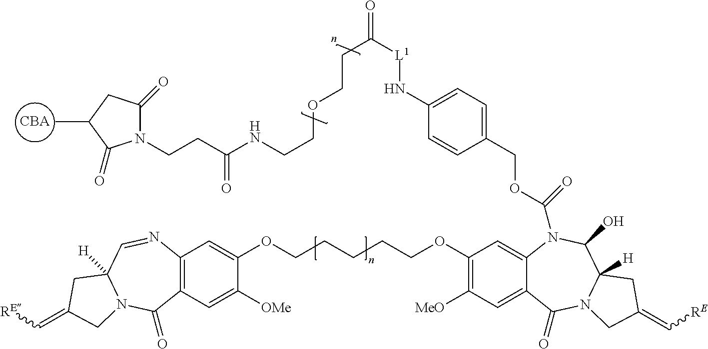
[CBA].N1(CCC(NCCOCCC([L1]NC2=CC=C(COC(N3C4=CC(OCCCCCOC5=CC6=C(C=C5[OMe])C(=O)N5C([H])(C=N6)CC(=C[RE])C5)=C([MeO])C=C4C(=O)N4C([H])(C3O)CC(=C[RE])C4)=O)C=C2)=O)=O)C(=O)CC(C)C1=O
